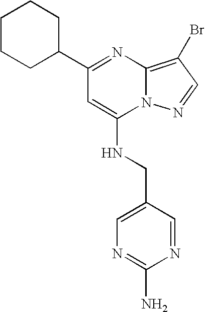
C1(C2=NC3=C(Br)C=NN3C(NCC3=CN=C(N)N=C3)=C2)CCCCC1
